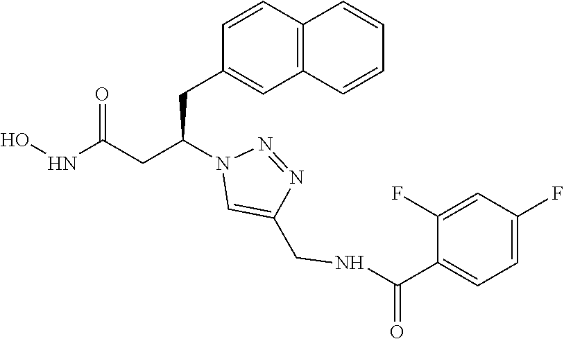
ONC(CC(N1C=C(CNC(C2=CC=C(F)C=C2F)=O)N=N1)CC1=CC2=C(C=C1)C=CC=C2)=O
